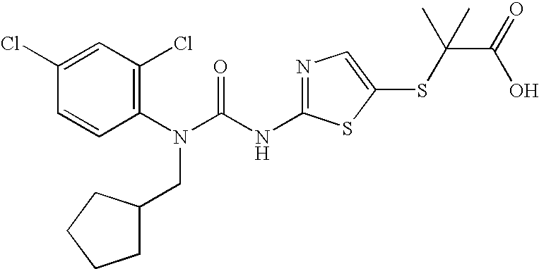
C1(Cl)=CC(Cl)=C(N(C(NC2=NC=C(SC(C(O)=O)(C)C)S2)=O)CC2CCCC2)C=C1
